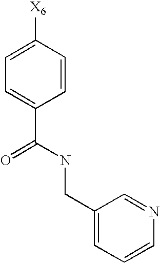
[X6]C1=CC=C(C(NCC2=CC=CN=C2)=O)C=C1
